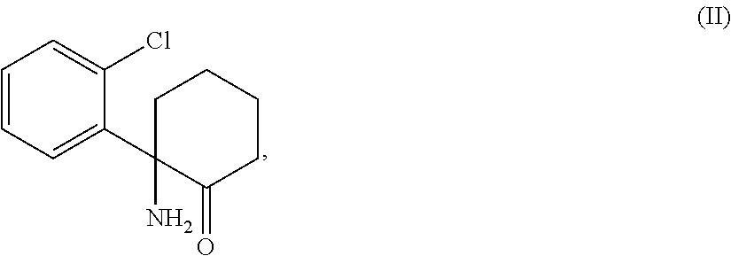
C1=CC=C(C2(N)CCCCC2=O)C(Cl)=C1
